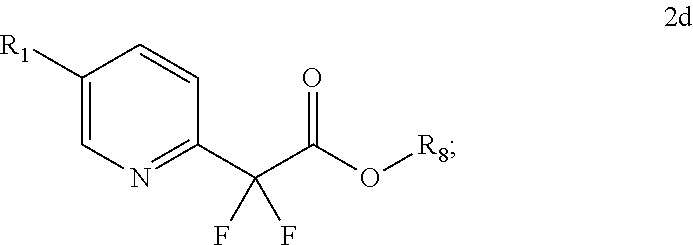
[R1]C1=CN=C(C(C(O[R8])=O)(F)F)C=C1
